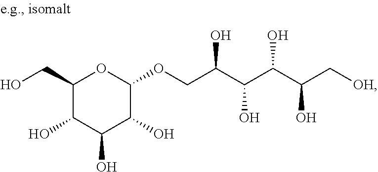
C1(CO)C(O)C(O)C(O)C(OCC(C(C(C(C[OH])O)O)O)O)O1
